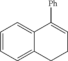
C1=CC=C2C(=C1)C([Ph])=CCC2
